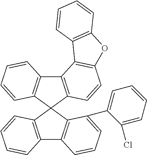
C12=C(C3(C4=C1C=CC=C4C1=CC=CC=C1Cl)C1=C(C4=C3C=CC=C4)C3=C(C=C1)OC1=C3C=CC=C1)C=CC=C2
